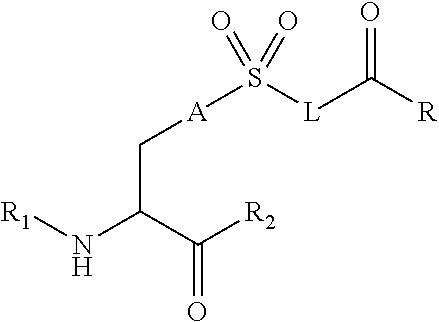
N(C(C([R2])=O)C[A]S(=O)([L]C([R])=O)=O)[R1]
